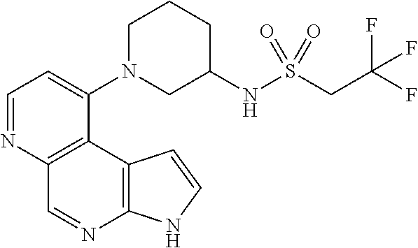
C1=NC2=C(C(N3CC(NS(CC(F)(F)F)(=O)=O)CCC3)=C1)C1=C(N=C2)NC=C1
